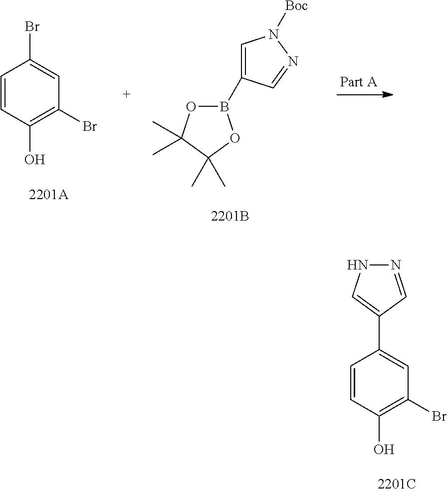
C1=CC(O)=C(Br)C=C1Br.C1=C(B2OC(C)(C)C(C)(C)O2)C=NN1[Boc].N1=CC(C2=CC(Br)=C(O)C=C2)=CN1
